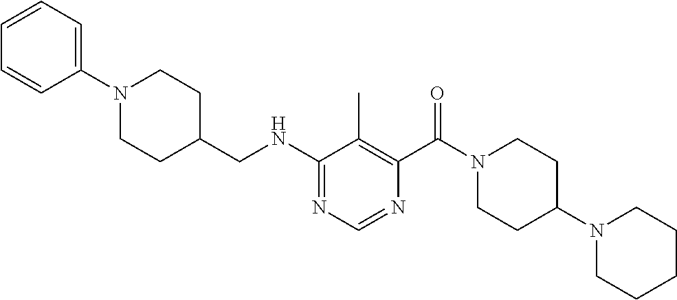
N(C1=NC=NC(C(N2CCC(N3CCCCC3)CC2)=O)=C1C)CC1CCN(C2=CC=CC=C2)CC1
